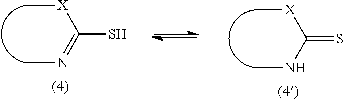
C(=S)(NC)[X]C.C(S)(=NC)[X]C
